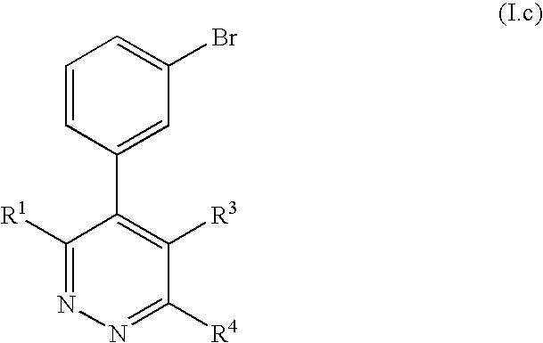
C1=CC(C2=C([R3])C([R4])=NN=C2[R1])=CC(Br)=C1
